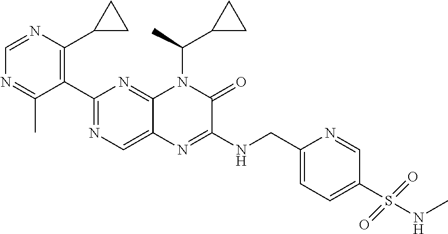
C1(C2=NC=C3C(=N2)N(C(C)C2CC2)C(=O)C(NCC2=CC=C(S(NC)(=O)=O)C=N2)=N3)=C(C2CC2)N=CN=C1C
